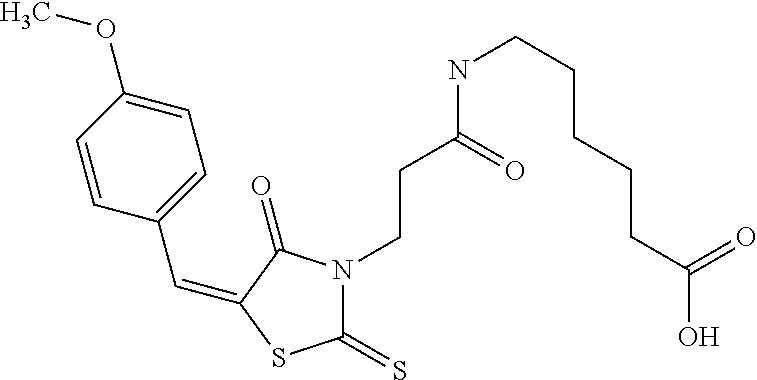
C(C1=CC=C(OC)C=C1)=C1C(=O)N(CCC(NCCCCCC(O)=O)=O)C(=S)S1
